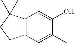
C12=C(C=C(C)C(O)=C1)CCC2(C)C
